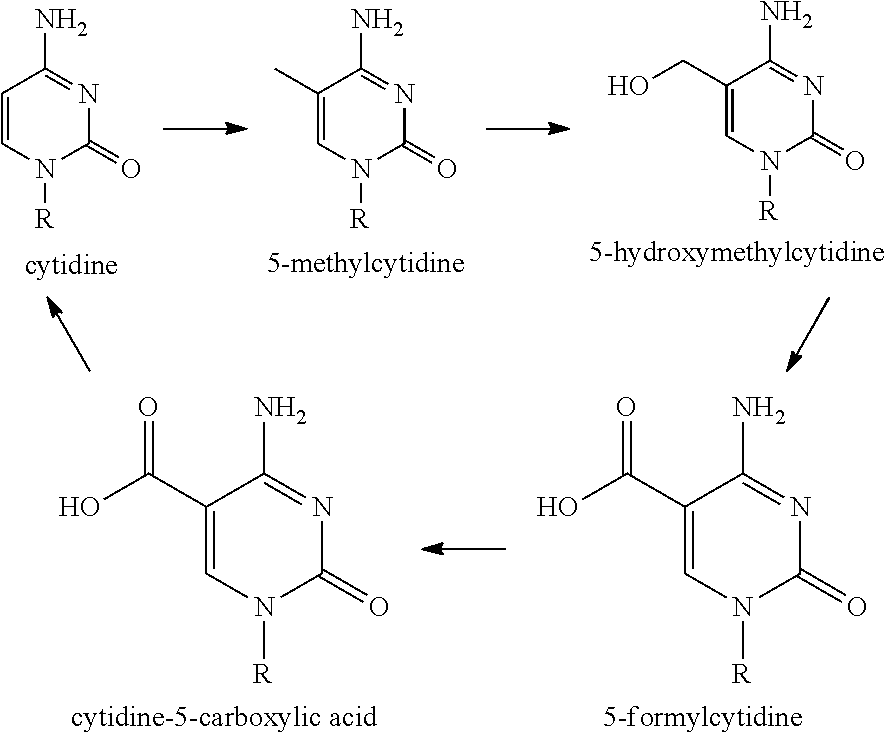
C1(CO)=CN([R])C(=O)N=C1N.C1(C)=CN([R])C(=O)N=C1N.C1=CN([R])C(=O)N=C1N.C1(C(O)=O)=CN([R])C(=O)N=C1N.C1(C(O)=O)=CN([R])C(=O)N=C1N
